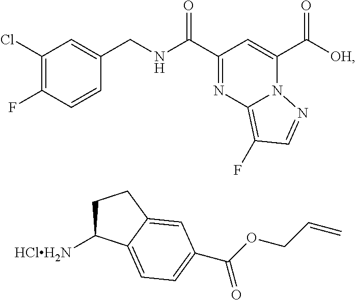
C1(Cl)=C(F)C=CC(CNC(C2=NC3=C(F)C=NN3C(C([OH])=O)=C2)=O)=C1.C1C([HClH2N])C2=CC=C(C(OCC=C)=O)C=C2C1
